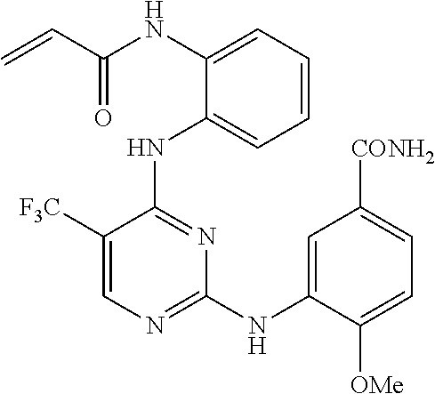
N(C1=CC=CC=C1NC1=NC(NC2=CC([CONH2])=CC=C2[OMe])=NC=C1[F3C])C(C=C)=O
